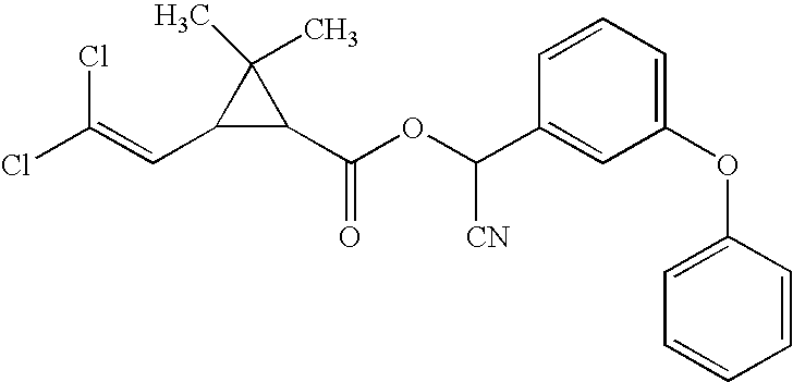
ClC(=CC1C(C(OC(C2=CC(OC3=CC=CC=C3)=CC=C2)[CN])=O)C1(C)C)Cl
